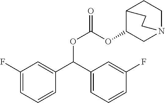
O(C(OC1C2CCN(C1)CC2)=O)C(C1=CC(F)=CC=C1)C1=CC=CC(F)=C1
